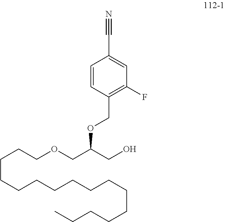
C1(F)=C(COC(CO)COCCCCCCCCCCCCCCCC)C=CC(C#N)=C1
